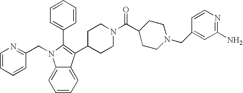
C1=CC=CC(CN2C3=CC=CC=C3C(C3CCN(C(C4CCN(CC5=CC(N)=NC=C5)CC4)=O)CC3)=C2C2=CC=CC=C2)=N1
